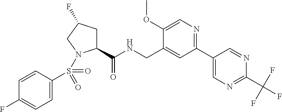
C1(C(NCC2=CC(C3=CN=C(C(F)(F)F)N=C3)=NC=C2OC)=O)CC(F)CN1S(=O)(=O)C1=CC=C(F)C=C1
